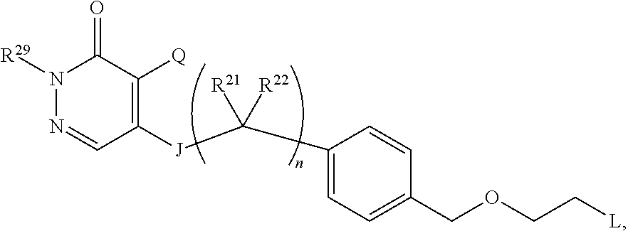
N1([R29])N=CC([J]C(C2=CC=C(COCC[L])C=C2)([R22])[R21])=C([Q])C1=O
